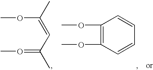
COC(=CC(C)=OC)C.C1(OC)=C(OC)C=CC=C1
